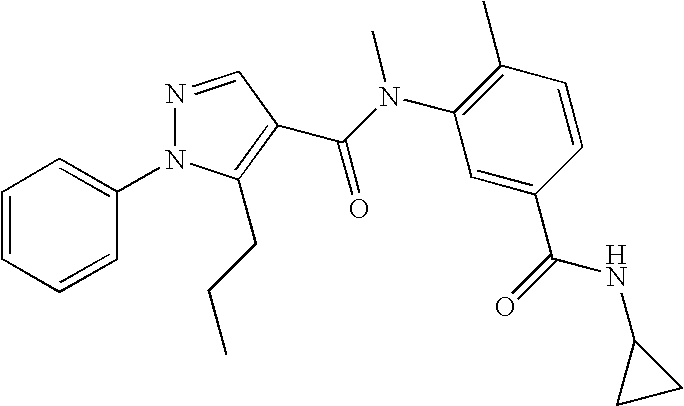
C1=CC=CC(N2N=CC(C(N(C3=C(C)C=CC(C(=O)NC4CC4)=C3)C)=O)=C2CCC)=C1
